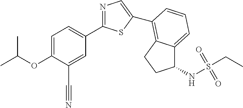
C1=C(OC(C)C)C(C#N)=CC(C2=NC=C(C3=C4C(=CC=C3)C(NS(CC)(=O)=O)CC4)S2)=C1
